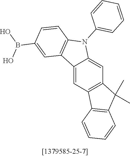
C12=CC3=C(C=C1N(C1=CC=CC=C1)C1=C2C=C(B(O)O)C=C1)C(C)(C)C1=C3C=CC=C1
